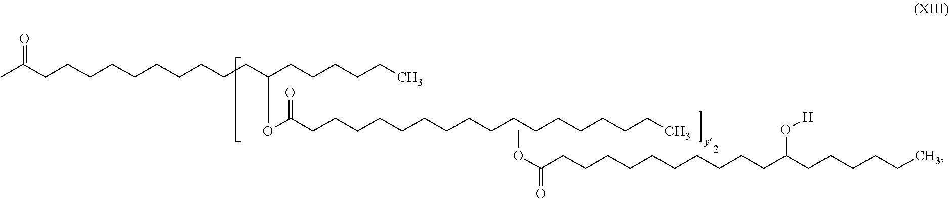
CC(CCCCCCCCCCC(CCCCCC)OC(CCCCCCCCCCCCCCCCC)=O)=O.C(CCCCCCCCCCC(CCCCCC)O[H])(=O)OC
